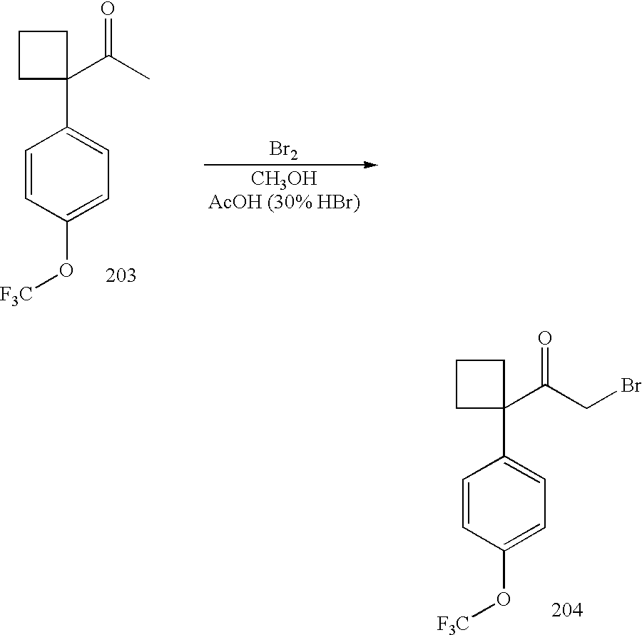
C1=CC(O[F3C])=CC=C1C1(C(C)=O)CCC1.[Br2].C1=CC(O[F3C])=CC=C1C1(C(CBr)=O)CCC1
